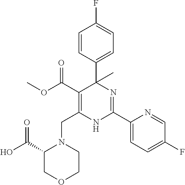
C(C1N(CC2=C(C(OC)=O)C(C3=CC=C(F)C=C3)(C)N=C(C3=CC=C(F)C=N3)N2)CCOC1)(=O)O
